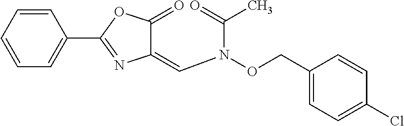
C1=CC=C(C2=NC(=CN(OCC3=CC=C(Cl)C=C3)C(C)=O)C(=O)O2)C=C1
